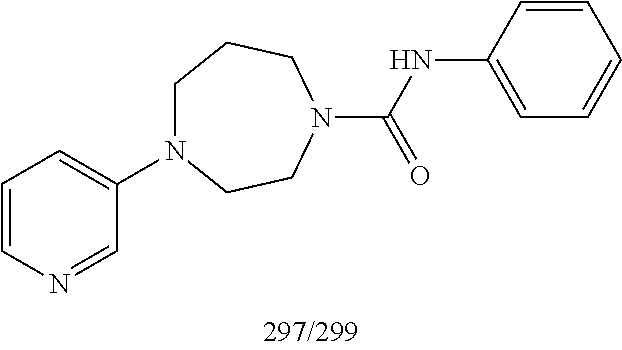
C1=CN=CC(N2CCCN(C(=O)NC3=CC=CC=C3)CC2)=C1
